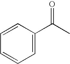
C1=C(C(C)=O)C=CC=C1
